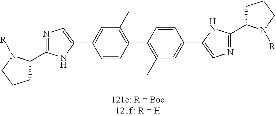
C1=CC(C2=C(C)C=C(C3=CN=C(C4CCCN4[R])N3)C=C2)=C(C)C=C1C1=CN=C(C2CCCN2[R])N1
